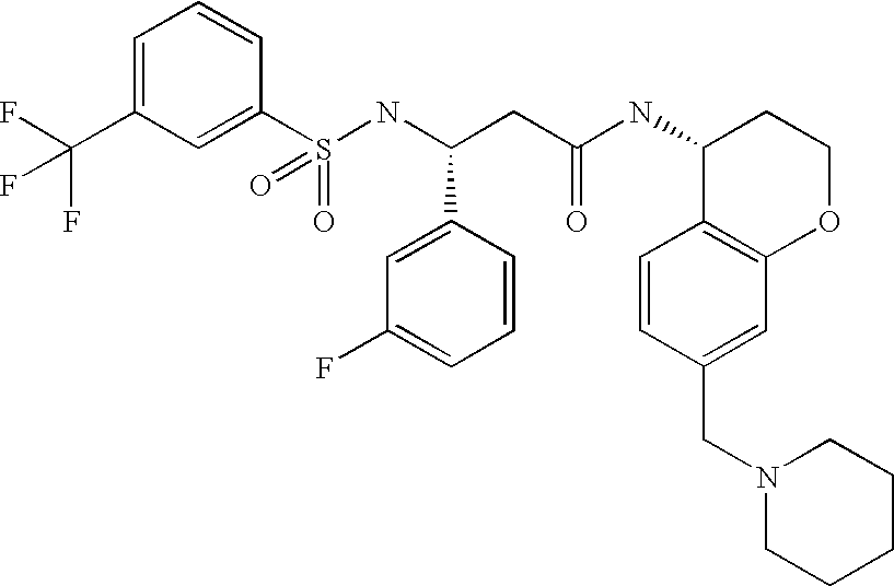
S(NC(CC(NC1C2=C(OCC1)C=C(CN1CCCCC1)C=C2)=O)C1=CC(F)=CC=C1)(=O)(=O)C1=CC(C(F)(F)F)=CC=C1
